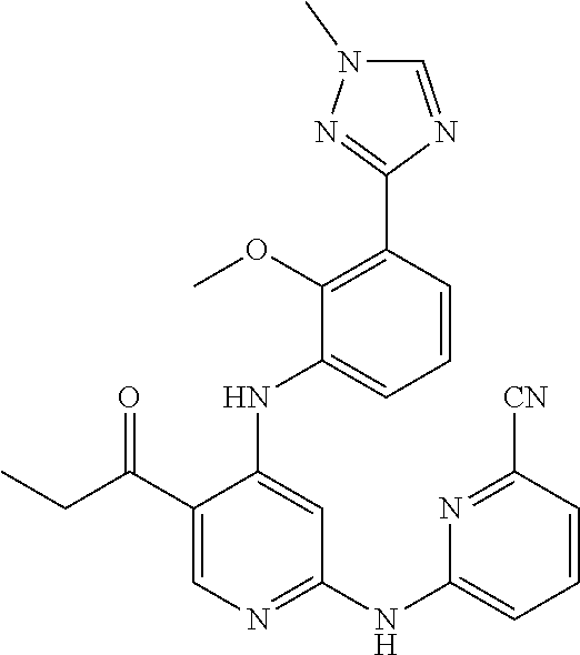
C1(C(CC)=O)=CN=C(NC2=CC=CC([CN])=N2)C=C1NC1=CC=CC(C2=NN(C)C=N2)=C1OC
